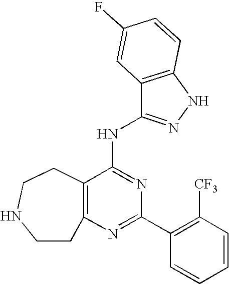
C12=C(C(NC3=NNC4=C3C=C(F)C=C4)=NC(C3=C([CF3])C=CC=C3)=N1)CCNCC2
